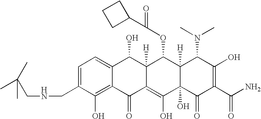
C1(CNCC(C)(C)C)=CC=C2C(=C1O)C(=O)C1=C(O)C3(O)C([H])(C(OC(C4CCC4)=O)C1([H])C2O)C(N(C)C)C(O)=C(C(N)=O)C3=O
